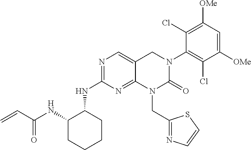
C12=NC(NC3C(NC(C=C)=O)CCCC3)=NC=C1CN(C1=C(Cl)C([OMe])=CC([OMe])=C1Cl)C(=O)N2CC1=NC=CS1
